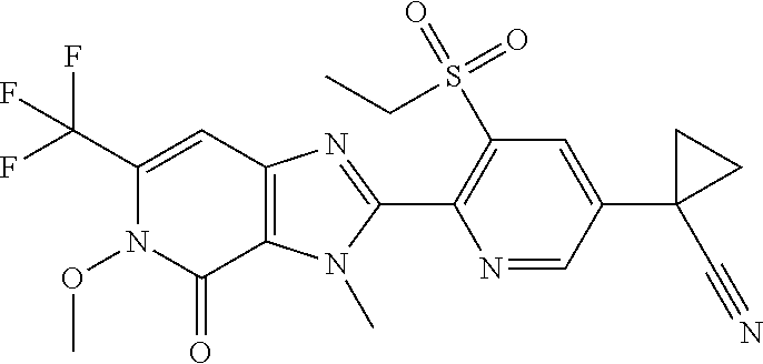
C12=C(N(C)C(C3=C(S(=O)(=O)CC)C=C(C4(C#N)CC4)C=N3)=N1)C(=O)N(OC)C(C(F)(F)F)=C2
